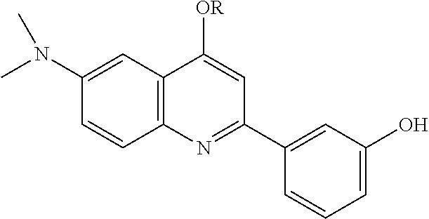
C12=C(C=C(N(C)C)C=C1)C([OR])=CC(C1=CC(O)=CC=C1)=N2
